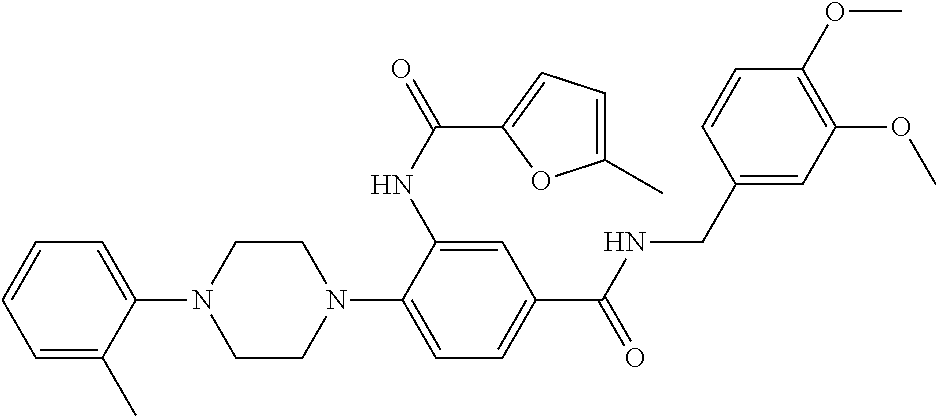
C1CN(C2=CC=C(C(NCC3=CC(OC)=C(OC)C=C3)=O)C=C2NC(=O)C2=CC=C(C)O2)CCN1C1=CC=CC=C1C
